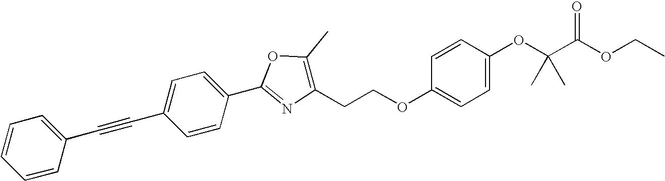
C1=CC(C2=NC(CCOC3=CC=C(OC(C(=O)OCC)(C)C)C=C3)=C(C)O2)=CC=C1C#CC1=CC=CC=C1
